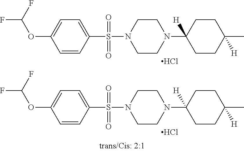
C1N(S(C2=CC=C(OC(F)F)C=C2)(=O)=O)CCN(C2([H])CCC(C)([H])CC2)C1.Cl.C1N(S(C2=CC=C(OC(F)F)C=C2)(=O)=O)CCN(C2([H])CCC(C)([H])CC2)C1.Cl
